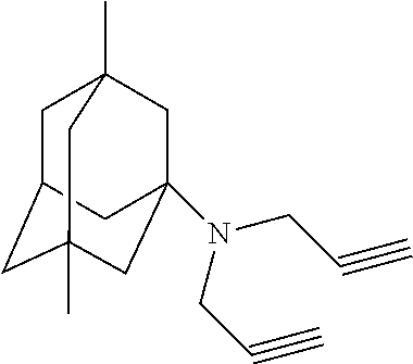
C1C2CC3(C)CC(N(CC#C)CC#C)(CC1(C)C3)C2
